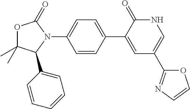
O1C(C)(C)C(C2=CC=CC=C2)N(C2=CC=C(C3=CC(C4=NC=CO4)=CNC3=O)C=C2)C1=O
